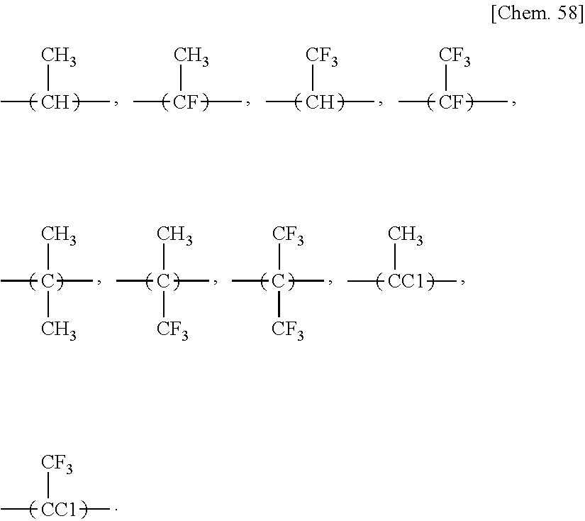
CC(C)C.C[CF](C)C.CC(C)[CF3].C[CF](C)[CF3].CC(C)(C)C.CC(C)(C)[CF3].CC(C)([CF3])[CF3].C[CC1](C)C.C[CC1](C)[CF3]
